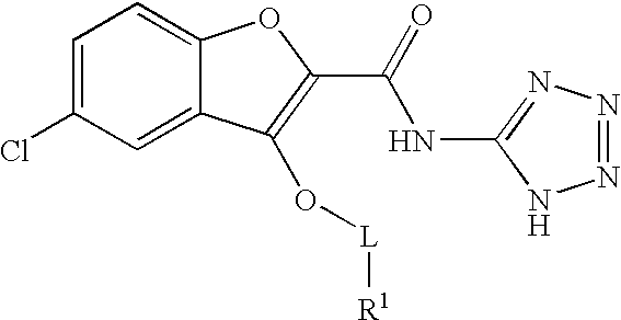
C1=C(Cl)C=C2C(=C1)OC(C(NC1=NN=NN1)=O)=C2O[L][R1]
